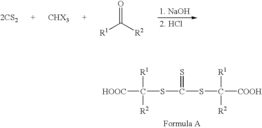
O=C([R2])[R1].[2CS2].[CHX3].[HOOC]C(SC(SC([COOH])([R1])[R2])=S)([R1])[R2]
